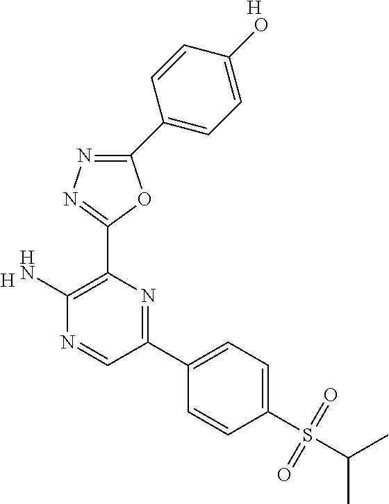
[H].C1(N)=C(C2=NN=C(C3=CC=C(O)C=C3)O2)N=C(C2=CC=C(S(C(C)C)(=O)=O)C=C2)C=N1.[H]
